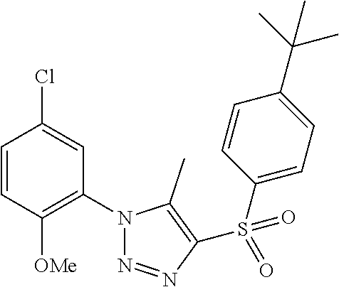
C1=CC([OMe])=C(N2N=NC(S(C3=CC=C(C(C)(C)C)C=C3)(=O)=O)=C2C)C=C1Cl
